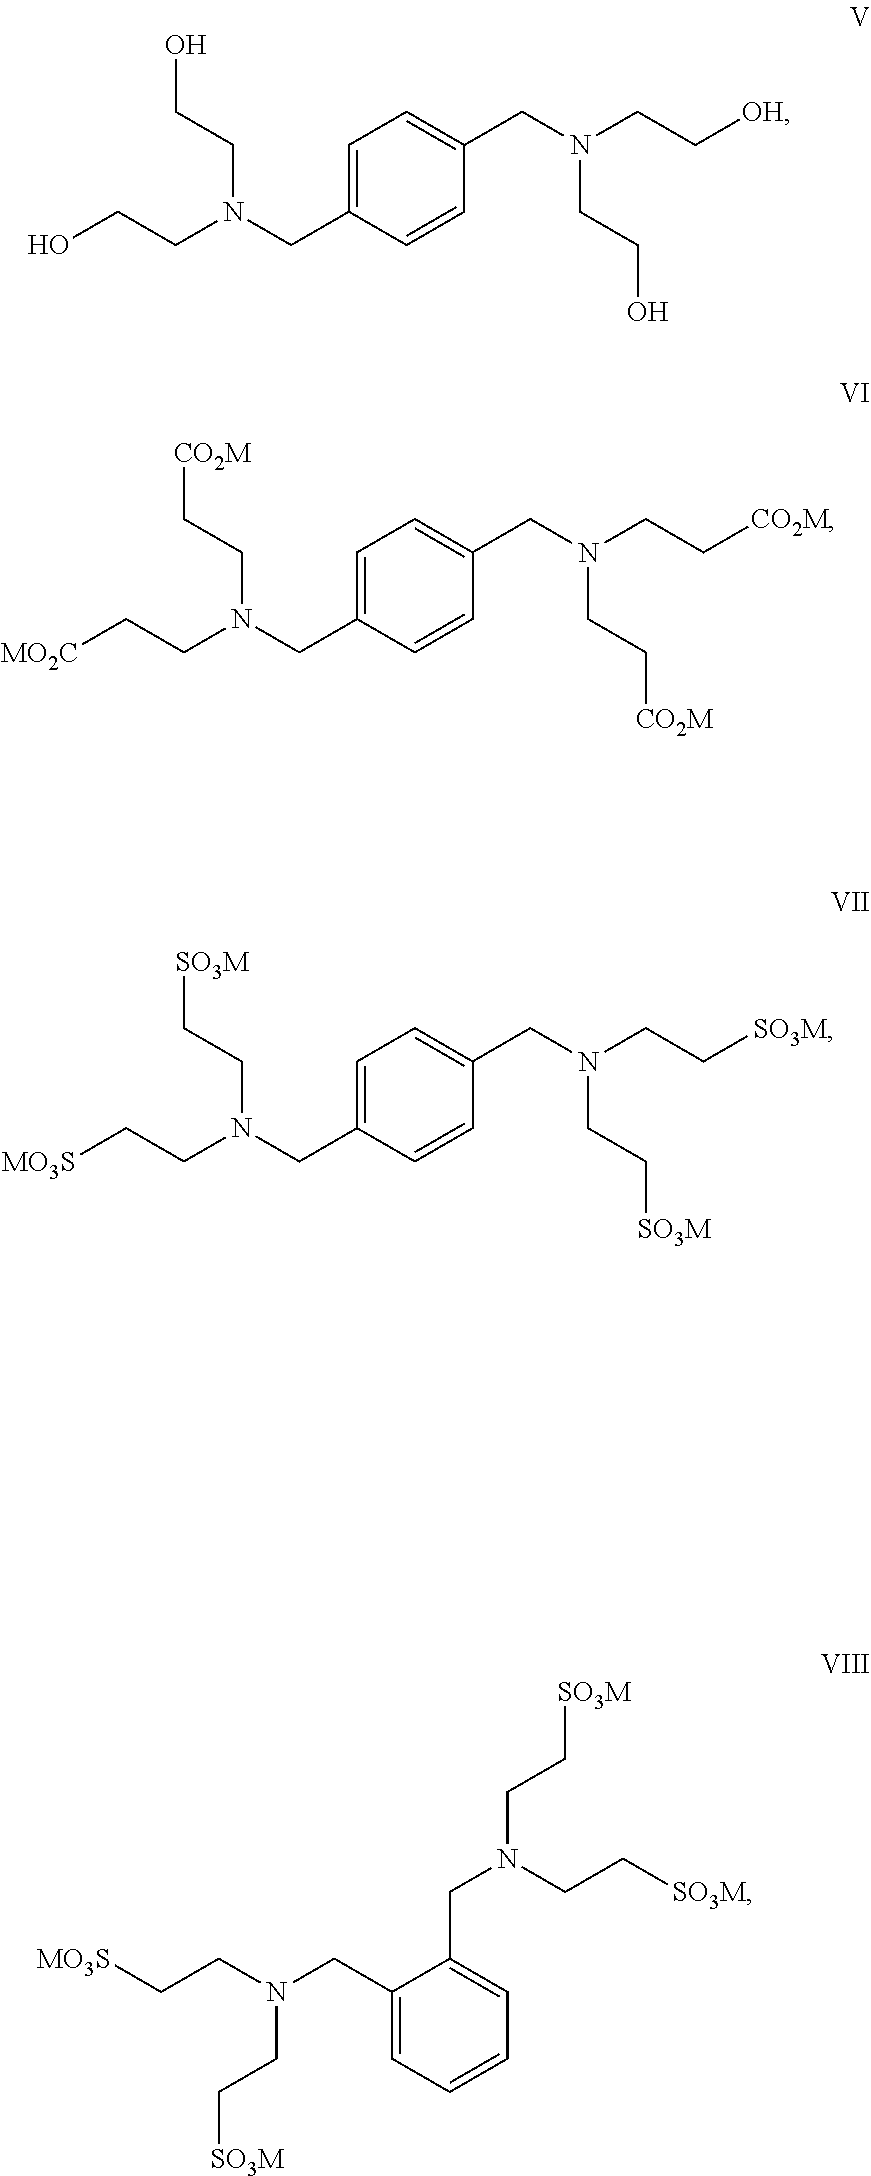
C1=C(CN(CCO)CCO)C=CC(CN(CC[OH])CCO)=C1.C1=C(CN(CC[CO2M])CC[MO2C])C=CC(CN(CC[CO2M])CC[CO2M])=C1.C1(CN(CC[MO3S])CC[SO3M])=CC=CC=C1CN(CC[SO3M])CC[SO3M].C1=C(CN(CC[SO3M])CC[MO3S])C=CC(CN(CC[SO3M])CC[SO3M])=C1
